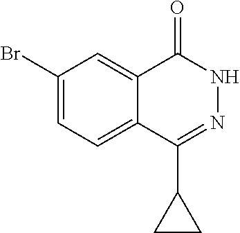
C1(Br)=CC=C2C(=C1)C(=O)NN=C2C1CC1
